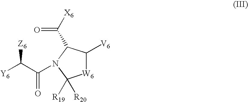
[W6]1C([V6])C(C([X6])=O)N(C(C([Y6])[Z6])=O)C1([R20])[R19]
